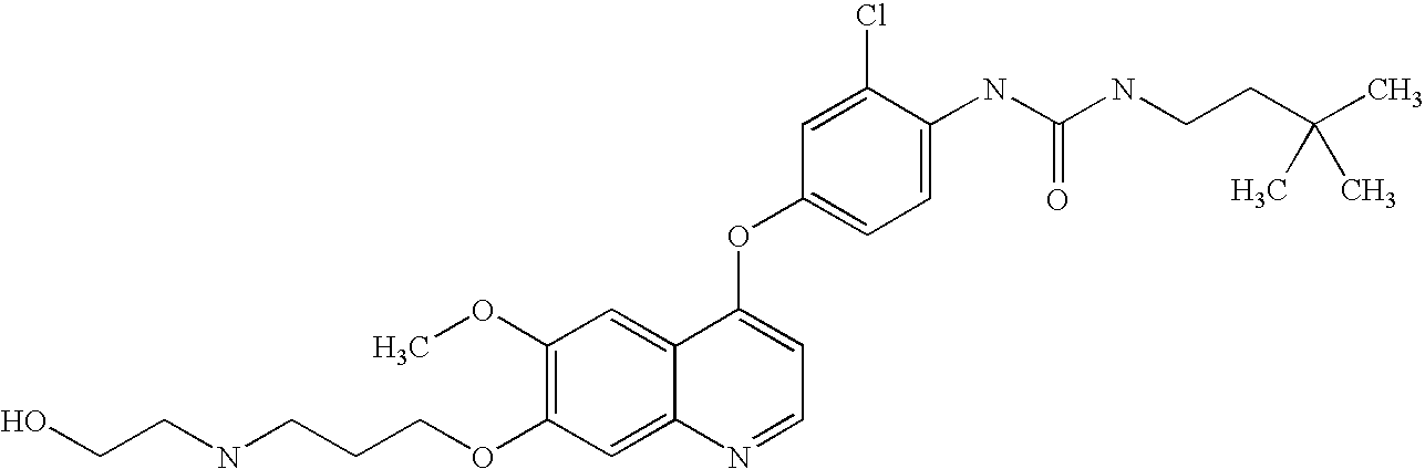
C1(OC)=C(OCCCNCCO)C=C2C(=C1)C(OC1=CC=C(NC(NCCC(C)(C)C)=O)C(Cl)=C1)=CC=N2
